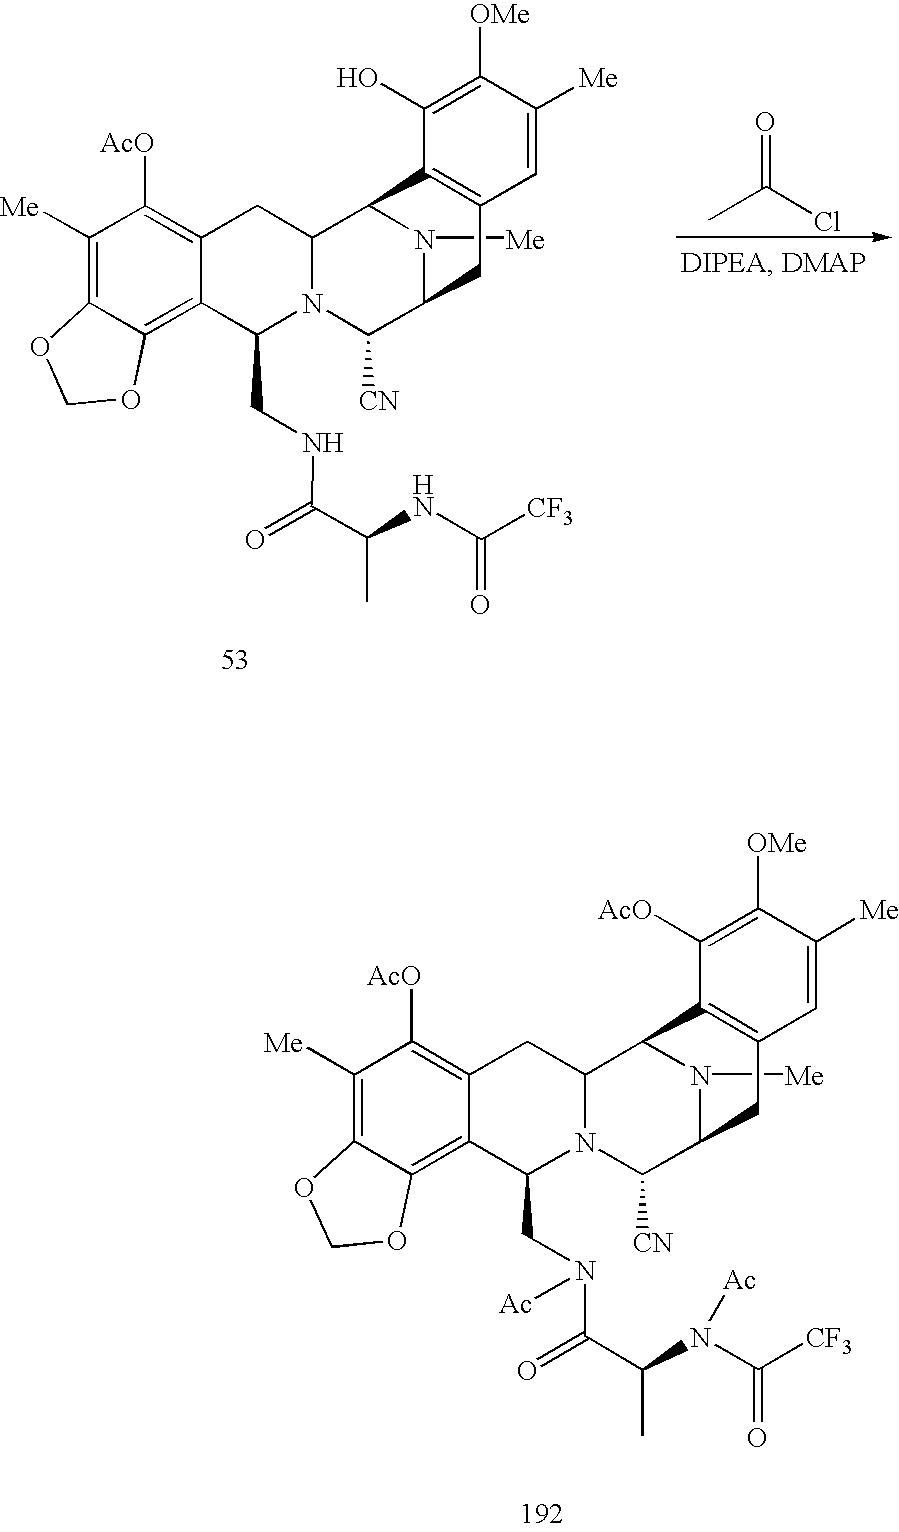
C1([Me])=C2C(=C3C(=C1[AcO])CC1N(C3CN(C(=O)C(C)N(C([CF3])=O)[Ac])[Ac])C([CN])C3N([Me])C1C1=C(C3)C=C([Me])C([OMe])=C1[AcO])OCO2.C1([Me])=C2C(=C3C(=C1[AcO])CC1N(C3CNC(C(C)NC([CF3])=O)=O)C([CN])C3N([Me])C1C1=C(C3)C=C([Me])C([OMe])=C1O)OCO2.CC(Cl)=O
